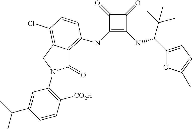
C1(=O)C(NC2=C3C(=O)N(C4=C([CO2H])C=CC(C(C)C)=C4)CC3=C(Cl)C=C2)=C(NC(C(C)(C)C)C2=CC=C(C)O2)C1=O
